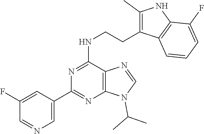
C1(C2=NC3=C(C(NCCC4=C(C)NC5=C4C=CC=C5F)=N2)N=CN3C(C)C)=CN=CC(F)=C1
